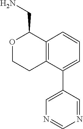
C1=CC=C(C2=CN=CN=C2)C2=C1C(CN)OCC2
